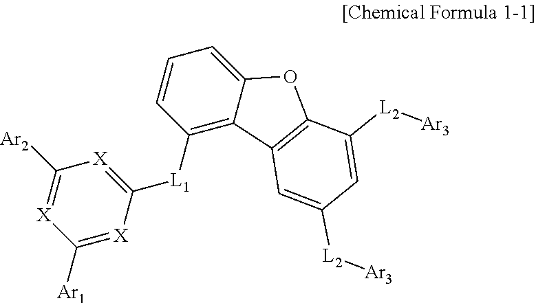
C1([Ar2])=[X]C([Ar1])=[X]C([L1]C2=C3C(=CC=C2)OC2=C3C=C([L2][Ar3])C=C2[L2][Ar3])=[X]1
